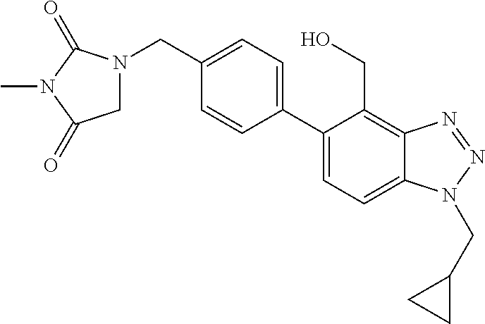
C1(CN2CC(=O)N(C)C2=O)=CC=C(C2=CC=C3C(=C2CO)N=NN3CC2CC2)C=C1
